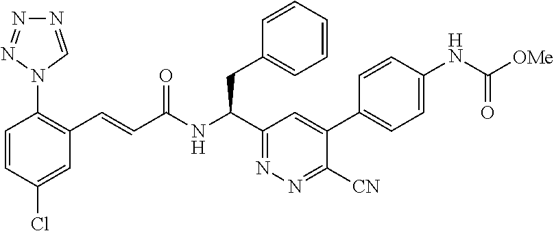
N1=CN(C2=C(C=CC(NC(C3=NN=C([CN])C(C4=CC=C(NC([OMe])=O)C=C4)=C3)CC3=CC=CC=C3)=O)C=C(Cl)C=C2)N=N1
